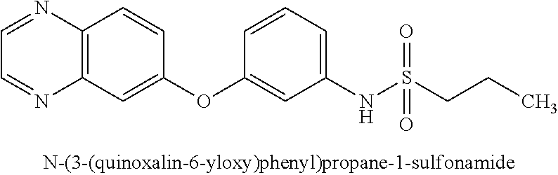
C12=C(C=C(OC3=CC(NS(CCC)(=O)=O)=CC=C3)C=C1)N=CC=N2
